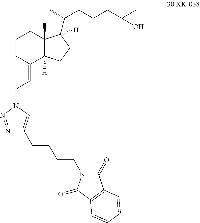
N1=NN(CC=C2C3([H])C(C)(CCC2)C(C(C)CCCC(C)(C)O)([H])CC3)C=C1CCCCN1C(=O)C2=C(C1=O)C=CC=C2
